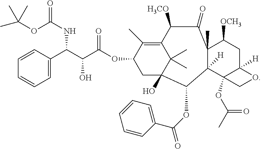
C(OC(NC(C(C(OC1CC2(O)C(C)(C)C(=C1C)C([H3CO])C(=O)C1(C)C([H])(C2OC(C2=CC=CC=C2)=O)C2(OC(C)=O)C([H])(CC1[OCH3])OC2)=O)O)C1=CC=CC=C1)=O)(C)(C)C
